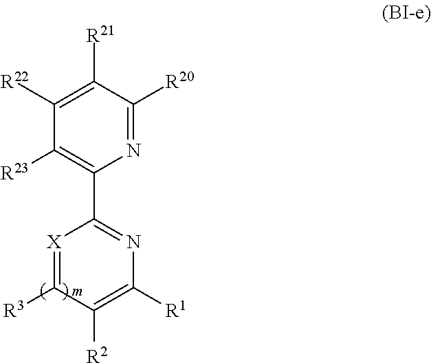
C1([R22])=C([R21])C([R20])=NC(C2=NC([R1])=C([R2])C([R3])=[X]2)=C1[R23]
